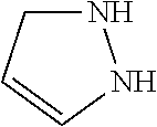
N1CC=CN1
